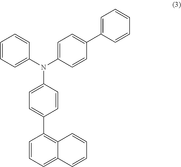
C1(N(C2=CC=C(C3=CC=CC=C3)C=C2)C2=CC=C(C3=C4C(=CC=C3)C=CC=C4)C=C2)=CC=CC=C1
